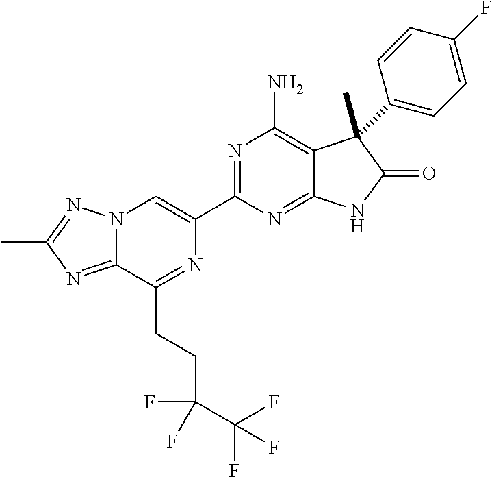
C12=NC(C)=NN1C=C(C1=NC(N)=C3C(=N1)NC(=O)C3(C)C1=CC=C(F)C=C1)N=C2CCC(F)(C(F)(F)F)F
